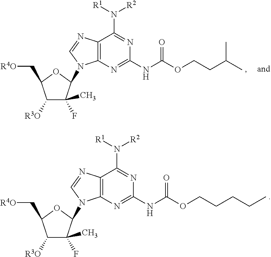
C12=C(N=C(NC(OCCC(C)C)=O)N=C1N([R1])[R2])N(C1C(C)(F)C([R3O])C(C[R4O])O1)C=N2.C12=C(N=C(NC(OCCCCC)=O)N=C1N([R1])[R2])N(C1C(C)(F)C([R3O])C(C[R4O])O1)C=N2
